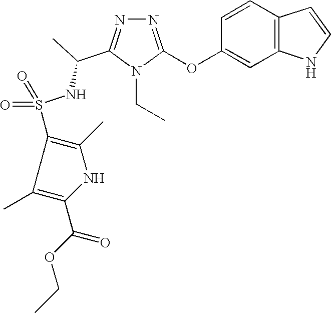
N1=C(OC2=CC3=C(C=C2)C=CN3)N(CC)C(C(C)NS(=O)(=O)C2=C(C)NC(C(=O)OCC)=C2C)=N1
